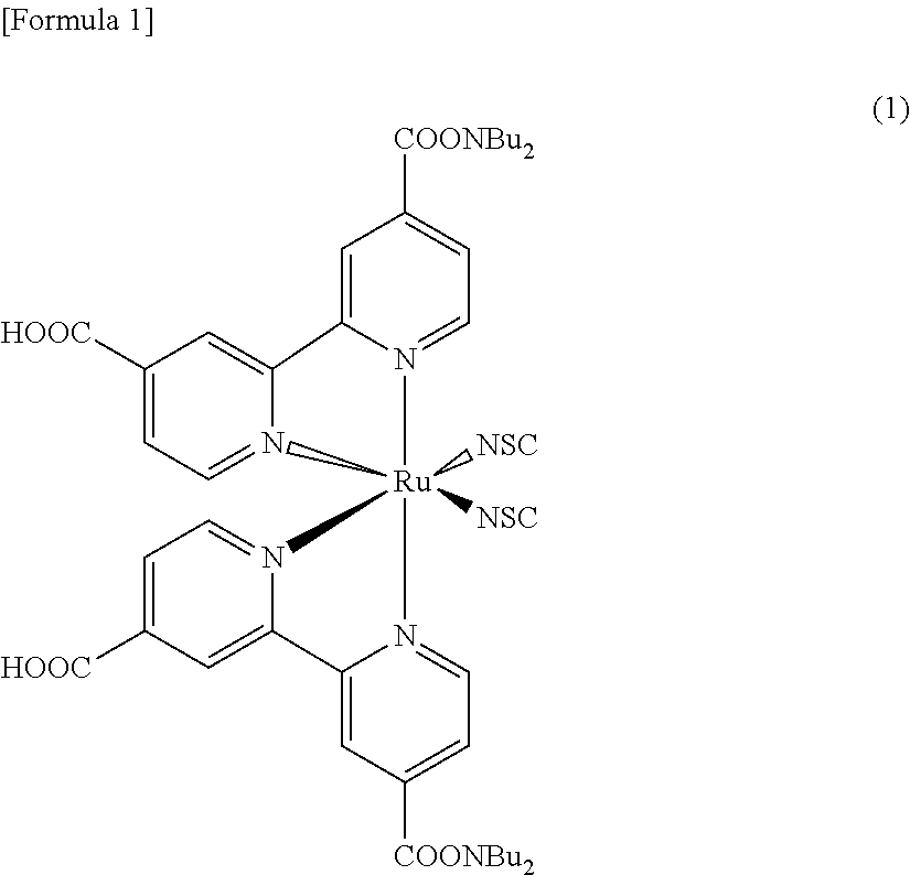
N12=CC=C([COONBu2])C=C1C1=CC([HOOC])=CC=N1[Ru]21([NSC])([NSC])N2=CC=C([COONBu2])C=C2C2=CC([HOOC])=CC=N12
